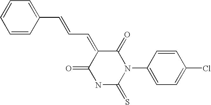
C(C=C1C(=O)N(C2=CC=C(Cl)C=C2)C(=S)NC1=O)=CC1=CC=CC=C1
